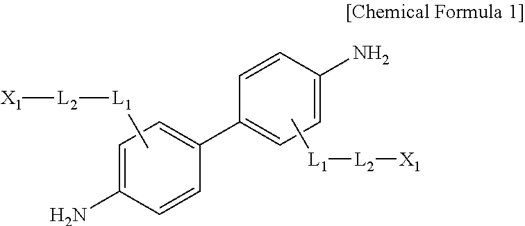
C[L1][L2][X1].C1(C2=CC=C(N)C=C2)=CC=C(N)C=C1.C[L1][L2][X1]
